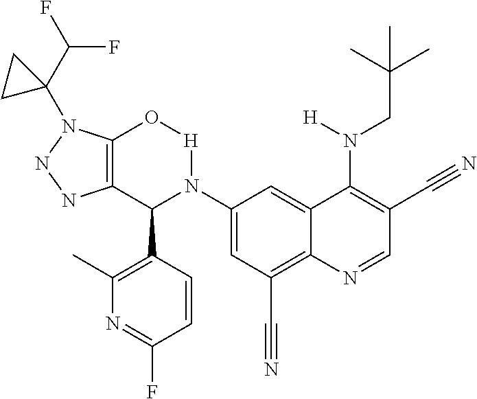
C1(N2C(C3=C(C)N=C(F)C=C3)C3=C(N(C4(C(F)F)CC4)NN3)O[H]2)=CC(C#N)=C2C(=C1)C(N(CC(C)(C)C)[H])=C(C#N)C=N2
